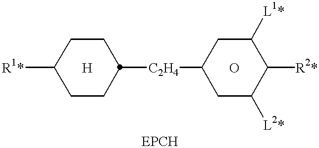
[R1*]C1CCC([C2H4]C2CC([L2*])C([R2*])C([L1*])C2)CC1.[H].O
